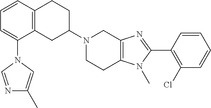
C12=C(CC(N3CCC4=C(C3)N=C(C3=C(Cl)C=CC=C3)N4C)CC1)C(N1C=NC(C)=C1)=CC=C2
